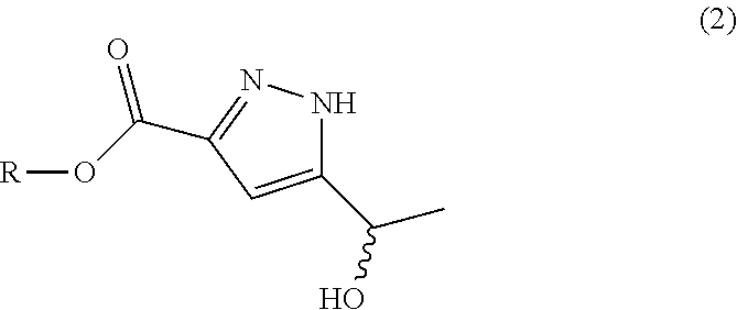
C1(C(C)O)=CC(C(O[R])=O)=NN1
